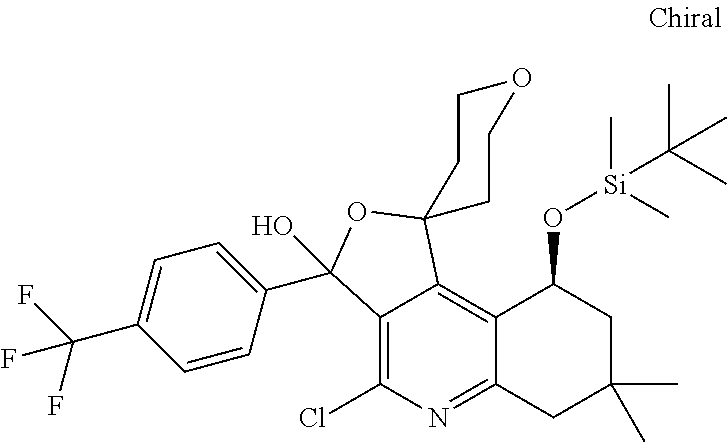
C12=C(Cl)N=C3C(=C1C1(OC2(C2=CC=C(C(F)(F)F)C=C2)O)CCOCC1)C(O[Si](C(C)(C)C)(C)C)CC(C)(C)C3
